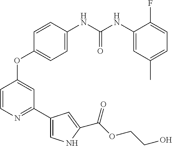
C1=CN=C(C2=CNC(C(OCCO)=O)=C2)C=C1OC1=CC=C(NC(NC2=CC(C)=CC=C2F)=O)C=C1
